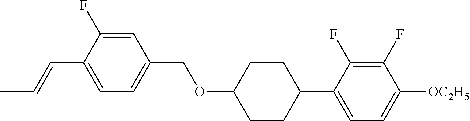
C1=C(F)C(C=CC)=CC=C1COC1CCC(C2=CC=C([OC2H5])C(F)=C2F)CC1
